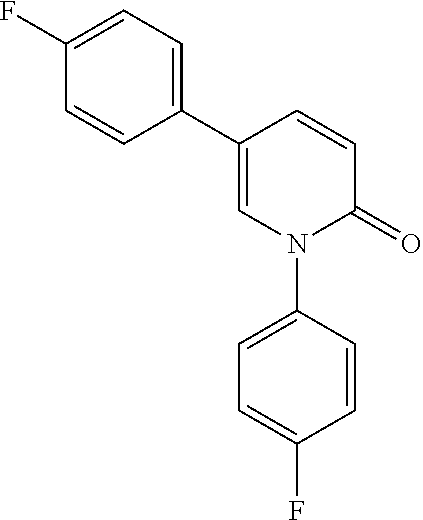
C1(C2=CC=C(F)C=C2)=CN(C2=CC=C(F)C=C2)C(=O)C=C1
